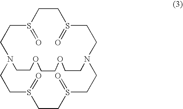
O=S1CCS(=O)CCN2CCS(=O)CCS(=O)CCN(CC1)CCOCCOCC2
